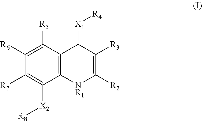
C12=C(C([R5])=C([R6])C([R7])=C1[X2][R8])C([X1][R4])C([R3])=C([R2])[NR1]2
